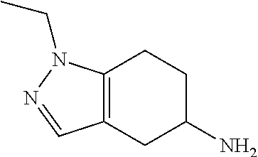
C12=C(CC(N)CC1)C=NN2CC
